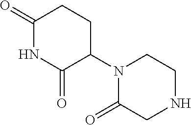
C1(=O)NC(=O)C(N2C(=O)CNCC2)CC1
